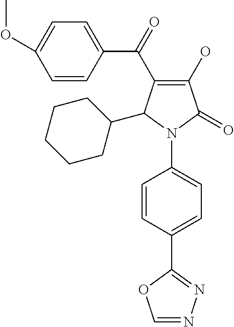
C1(O)=C(C(C2=CC=C(OC)C=C2)=O)C(C2CCCCC2)N(C2=CC=C(C3=NN=CO3)C=C2)C1=O
